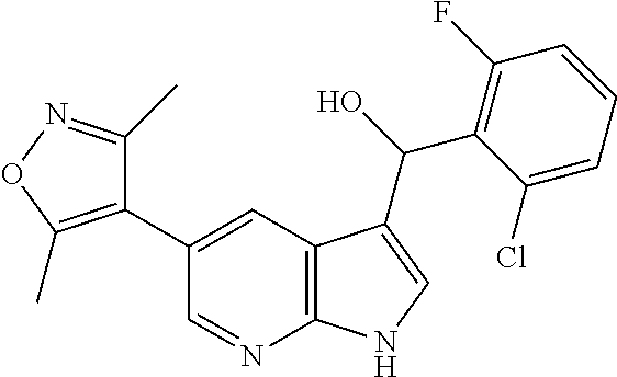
C1(C)=NOC(C)=C1C1=CC2=C(N=C1)NC=C2C(O)C1=C(F)C=CC=C1Cl
